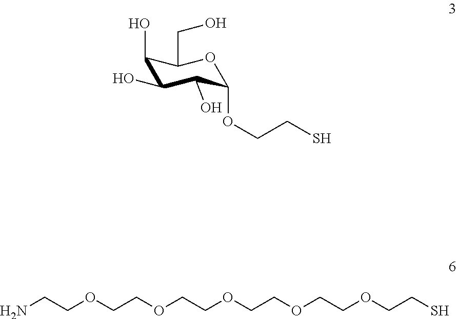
C1(O)C(O)C(O)C(OCCS)OC1CO.NCCOCCOCCOCCOCCOCCS
